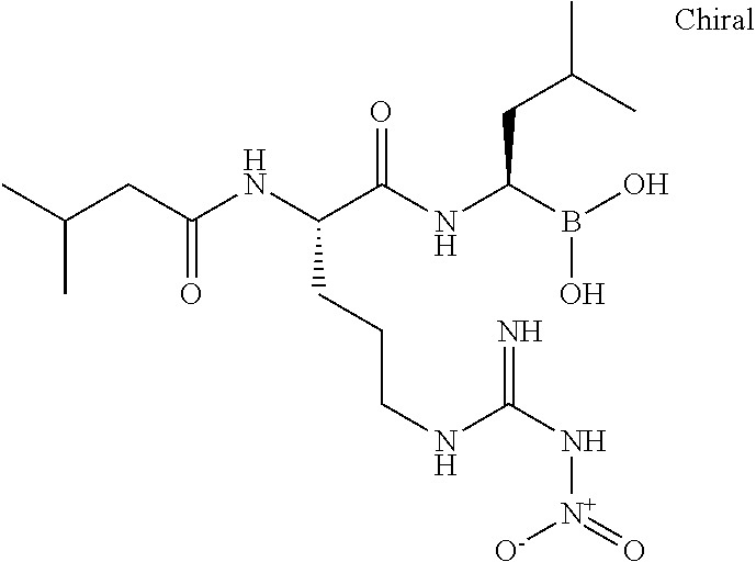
C(C(NC(C(NC(B(O)O)CC(C)C)=O)CCCNC(N[N+](=O)[O-])=N)=O)C(C)C
